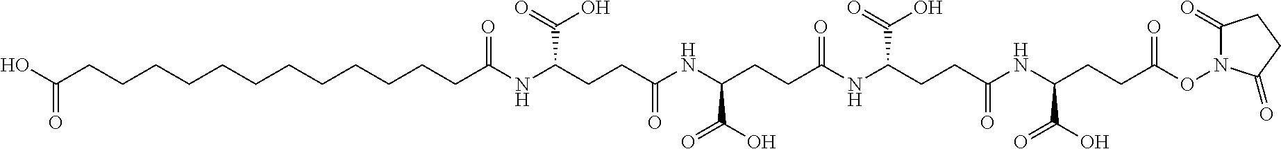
OC(CCCCCCCCCCCCC(NC(CCC(NC(CCC(NC(CCC(=O)NC(CCC(ON1C(=O)CCC1=O)=O)C(O)=O)C(=O)O)=O)C(O)=O)=O)C(=O)O)=O)=O
